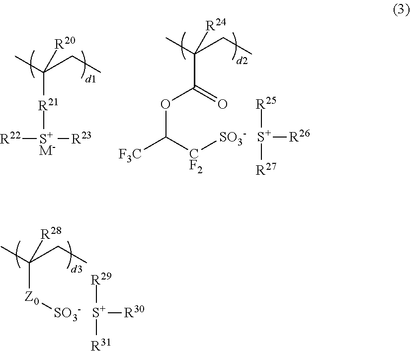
CC(CC)([R21][S+M-]([R22])[R23])[R20].CC(CC)(C(=O)OC([F3C])[CF2][SO3-])[R24].[R25][S+]([R27])[R26].CC(CC)([Z0][SO3-])[R28].[R29][S+]([R31])[R30]
